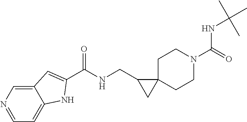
C1C2(CCN(C(NC(C)(C)C)=O)C1)C(CNC(=O)C1=CC3=CN=CC=C3N1)C2
